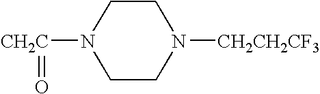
N1([CH2C]=O)CCN([CH2CH2CF3])CC1
